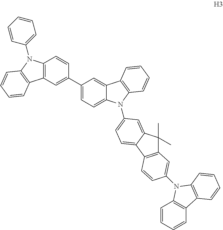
C12=C(C=C(C3=CC=C4C(=C3)C3=C(N4C4=CC=C5C(=C4)C(C)(C)C4=C5C=CC(N5C6=C(C=CC=C6)C6=C5C=CC=C6)=C4)C=CC=C3)C=C1)C1=C(N2C2=CC=CC=C2)C=CC=C1
